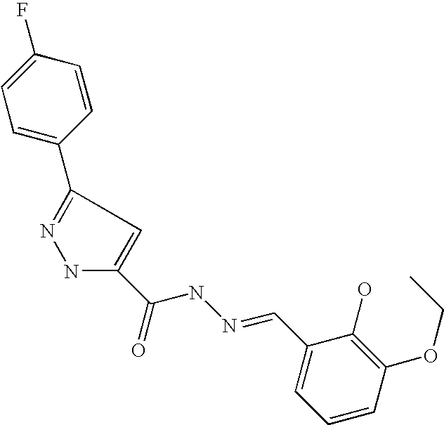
C1=C(C2=NNC(C(NN=CC3=CC=CC(OCC)=C3O)=O)=C2)C=CC(F)=C1
